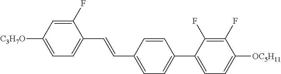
C1(F)=CC([C3H7O])=CC=C1C=CC1=CC=C(C2=CC=C([OC5H11])C(F)=C2F)C=C1
